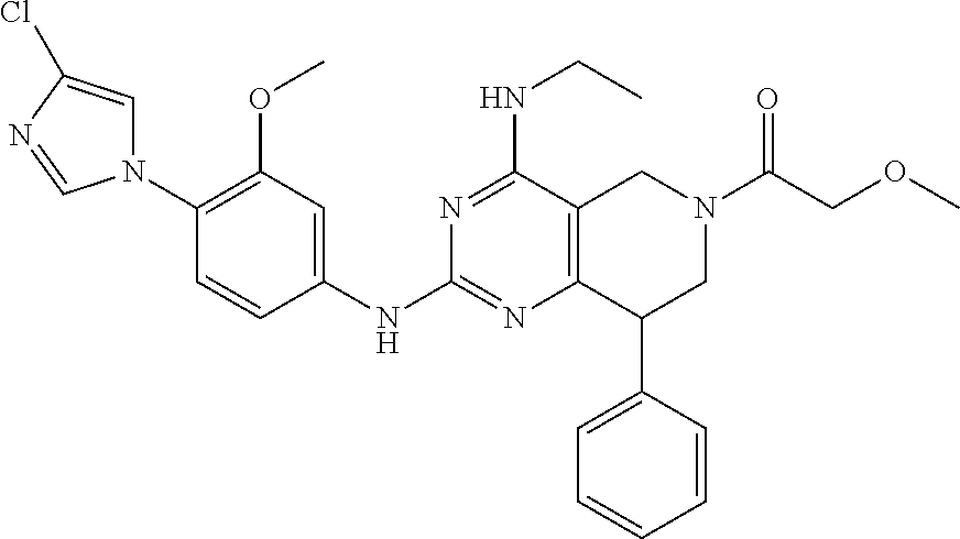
C1(OC)=C(N2C=C(Cl)N=C2)C=CC(NC2=NC3=C(C(NCC)=N2)CN(C(COC)=O)CC3C2=CC=CC=C2)=C1
